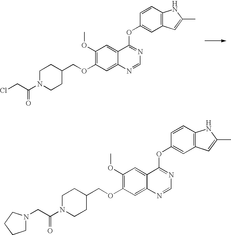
C1CC(COC2=C(OC)C=C3C(=C2)N=CN=C3OC2=CC3=C(C=C2)NC(C)=C3)CCN1C(CCl)=O.C1CC(COC2=C(OC)C=C3C(=C2)N=CN=C3OC2=CC3=C(C=C2)NC(C)=C3)CCN1C(CN1CCCC1)=O
